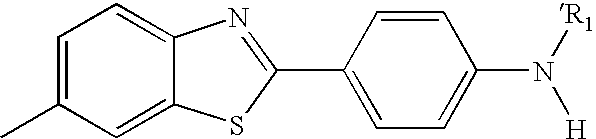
C1=C(C)C=C2C(=C1)N=C(C1=CC=C(N([R1])[H])C=C1)S2
